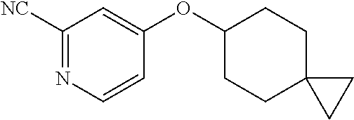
C1([NC])=NC=CC(OC2CCC3(CC2)CC3)=C1
